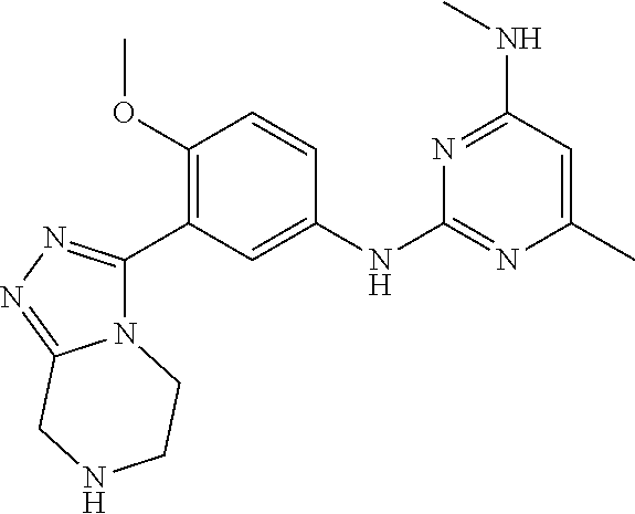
C1=CC(OC)=C(C2=NN=C3N2CCNC3)C=C1NC1=NC(C)=CC(NC)=N1
